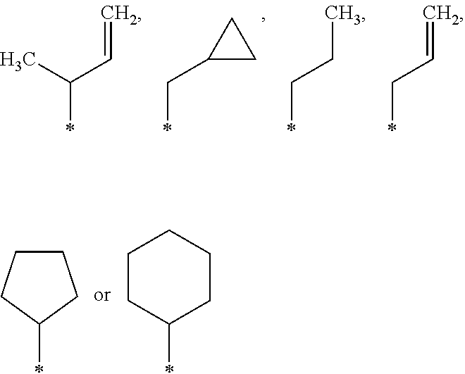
CC(*)C=C.C(*)C1CC1.C(*)CC.C(*)C=C.C1(*)CCCC1.C1CC(*)CCC1
